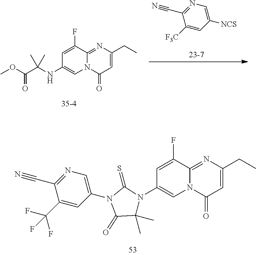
C1=C(F)C2=NC(CC)=CC(=O)N2C=C1N1C(C)(C)C(=O)N(C2=CN=C(C#N)C(C(F)(F)F)=C2)C1=S.C1([NCS])=CN=C(C#N)C([F3C])=C1.C1=C(F)C2=NC(CC)=CC(=O)N2C=C1NC(C(OC)=O)(C)C
